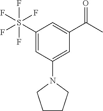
C1(S(F)(F)(F)(F)F)=CC(N2CCCC2)=CC(C(C)=O)=C1
